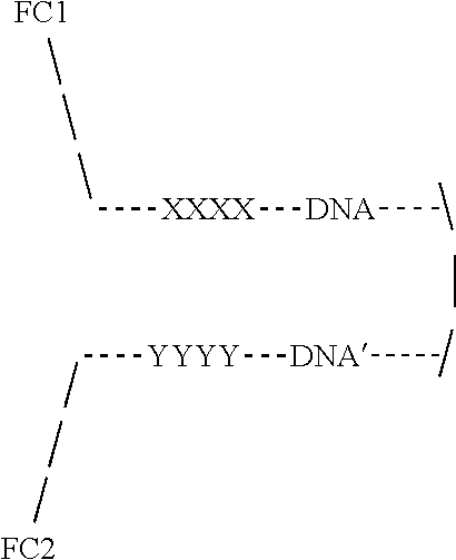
[DNA](C)[XXXX]C.[DNA](C)[YYYY]C.[FC1].[FC2]
